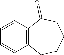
C12=C(C=CC=C1)C(=O)CCCC2
